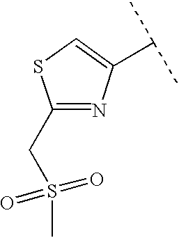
C1(CS(C)(=O)=O)=NC(C(C)C)=CS1
